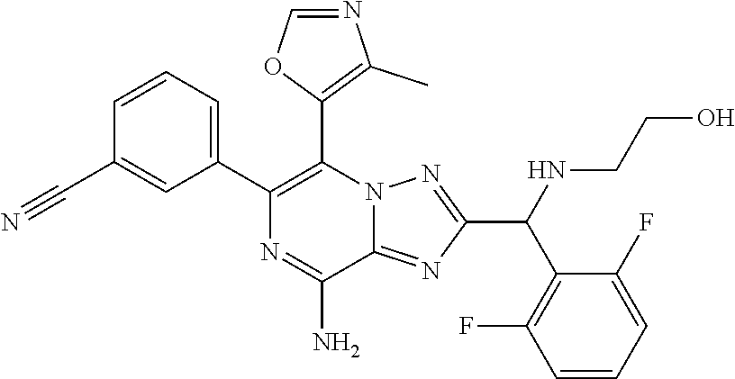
C1(C2=CC=CC(C#N)=C2)=C(C2=C(C)N=CO2)N2C(=NC(C(C3=C(F)C=CC=C3F)NCCO)=N2)C(N)=N1
